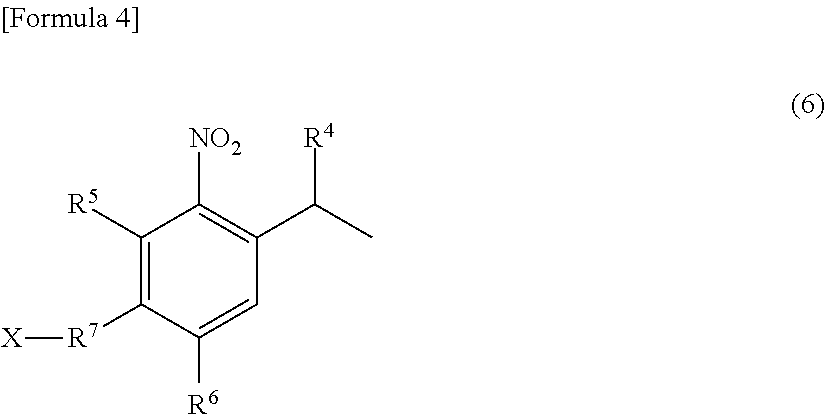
C1([R5])=C([R7][X])C([R6])=CC(C(C)[R4])=C1[NO2]
